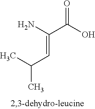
O=C(O)C(N)=CC(C)C
